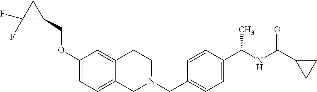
C1(OCC2CC2(F)F)=CC=C2C(=C1)CCN(CC1=CC=C(C(NC(C3CC3)=O)C)C=C1)C2
